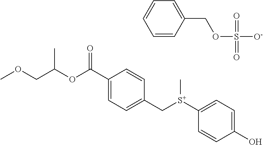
C1(C(OC(COC)C)=O)=CC=C(C[S+](C2=CC=C(O)C=C2)C)C=C1.C1=CC(COS([O-])(=O)=O)=CC=C1
